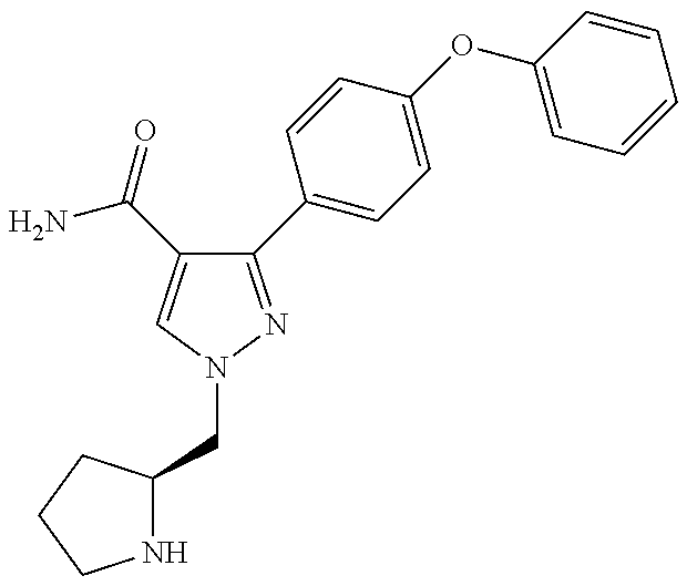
C1(C2=CC=C(OC3=CC=CC=C3)C=C2)=NN(CC2NCCC2)C=C1C(=O)N
